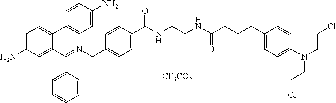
C1(C(NCCNC(CCCC2=CC=C(N(CCCl)CCCl)C=C2)=O)=O)=CC=C(CN2=C(C3=CC=CC=C3)C3=CC(N)=CC=C3C3=C2C=C(N)C=C3)C=C1.[CF3CO2]
